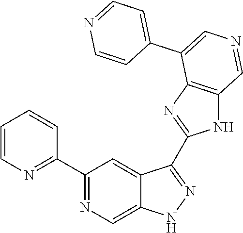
C1(C2=NC=CC=C2)=NC=C2C(=C1)C(C1=NC3=C(N1)C=NC=C3C1=CC=NC=C1)=NN2
